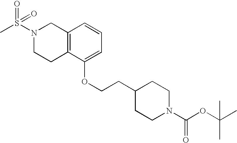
C12=C(C(OCCC3CCN(C(OC(C)(C)C)=O)CC3)=CC=C1)CCN(S(C)(=O)=O)C2
